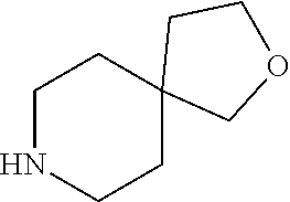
C1NCCC2(C1)COCC2
